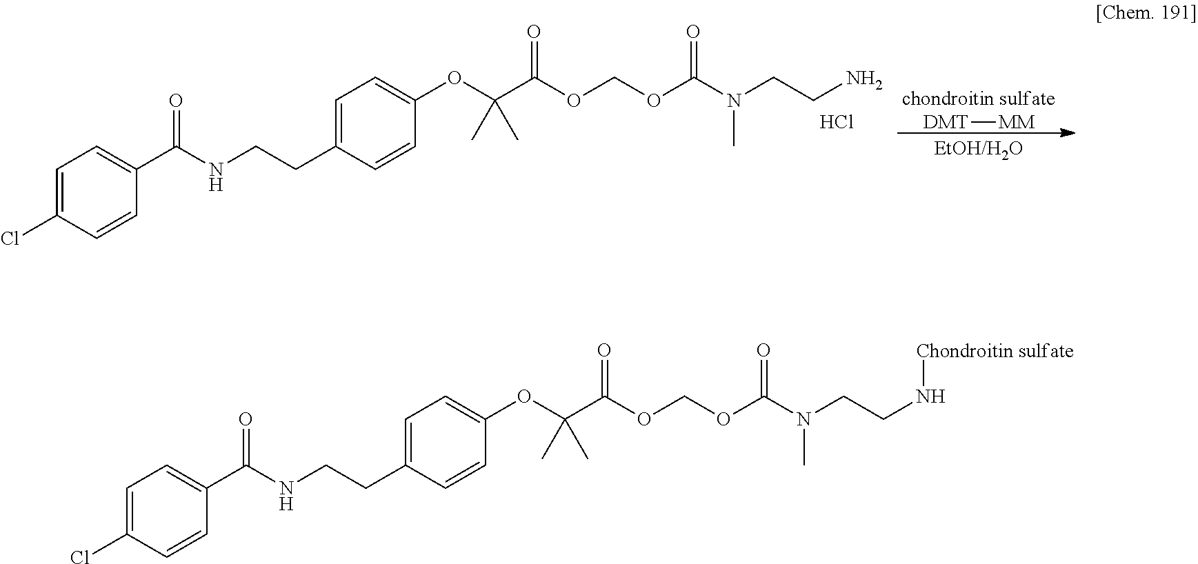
[DMT][MM].O(COC(N(CCN)C)=O)C(C(C)(C)OC1=CC=C(CCNC(C2=CC=C(Cl)C=C2)=O)C=C1)=O.Cl.O(COC(N(CCN[Chondroitin sulfate])C)=O)C(C(C)(C)OC1=CC=C(CCNC(C2=CC=C(Cl)C=C2)=O)C=C1)=O
